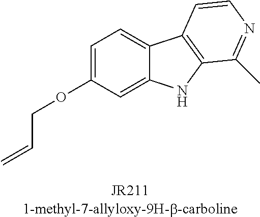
C1=C(OCC=C)C=C2C(=C1)C1=C(N2)C(C)=NC=C1
